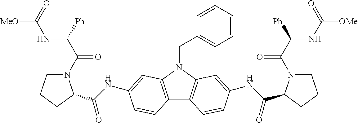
C12=C(N(CC3=CC=CC=C3)C3=C1C=CC(NC(=O)C1N(C(C([Ph])NC([OMe])=O)=O)CCC1)=C3)C=C(NC(=O)C1N(C(C([Ph])NC([MeO])=O)=O)CCC1)C=C2
